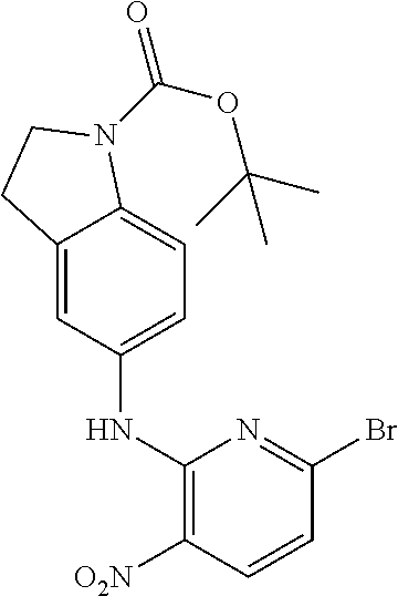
C12=CC(NC3=C([O2N])C=CC(Br)=N3)=CC=C1N(C(OC(C)(C)C)=O)CC2
